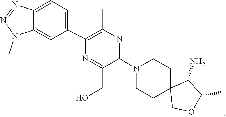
C1CN(C2=NC(C)=C(C3=CC=C4C(=C3)N(C)N=N4)N=C2CO)CCC12COC(C)C2N
